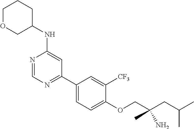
C1(OCC(CC(C)C)(C)N)=CC=C(C2=NC=NC(NC3CCCOC3)=C2)C=C1[CF3]
